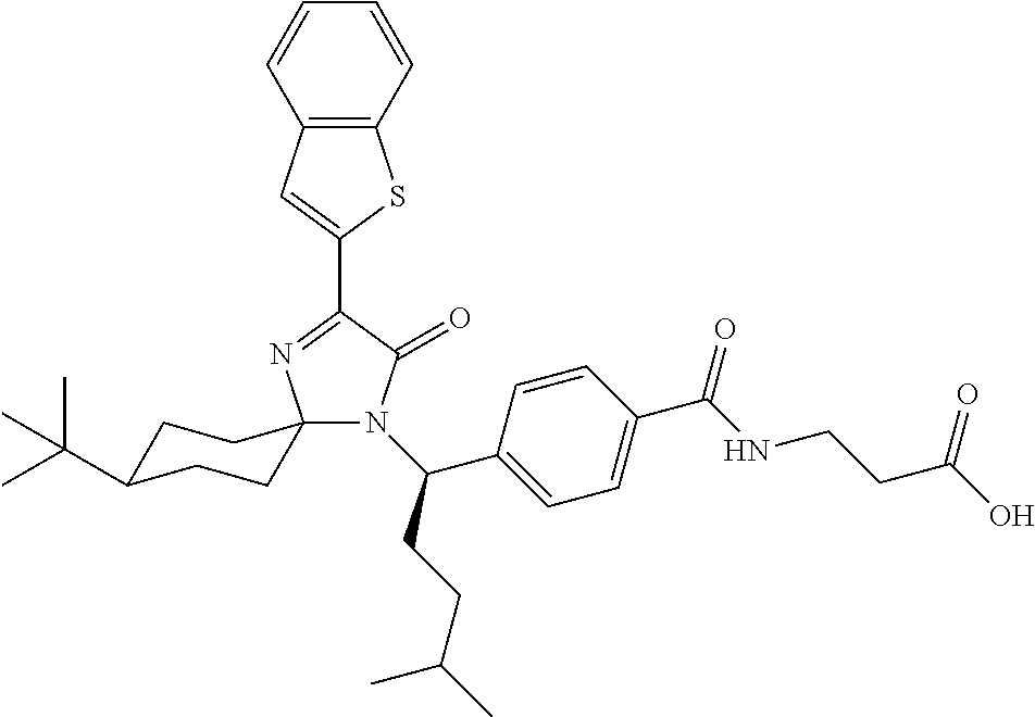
C12=C(C=C(C3=NC4(N(C(CCC(C)C)C5=CC=C(C(NCCC(O)=O)=O)C=C5)C3=O)CCC(C(C)(C)C)CC4)S1)C=CC=C2
